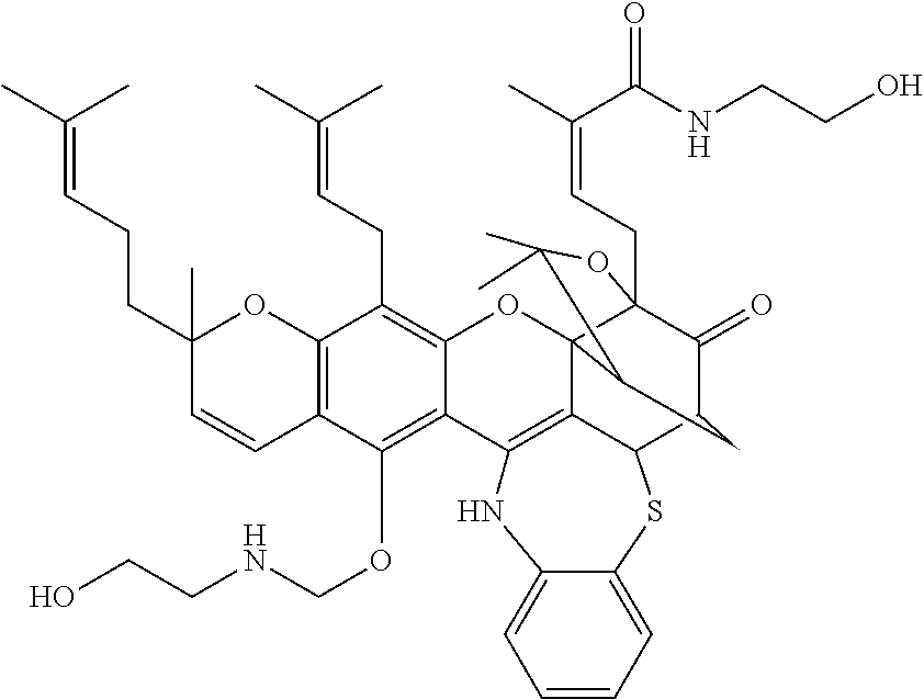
C12=C(C(OCNCCO)=C3C(=C1CC=C(C)C)OC14C5=C3NC3=CC=CC=C3SC5C3C(=O)C1(CC=C(C(=O)NCCO)C)OC(C)(C)C4C3)C=CC(CCC=C(C)C)(C)O2
